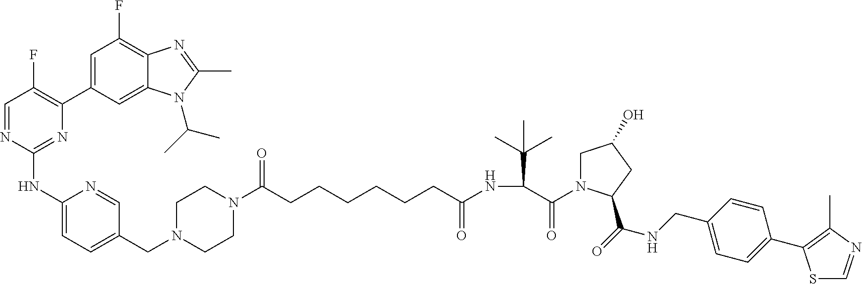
C1(NC2=NC(C3=CC(F)=C4C(=C3)N(C(C)C)C(C)=N4)=C(F)C=N2)=CC=C(CN2CCN(C(CCCCCCC(NC(C(N3CC(O)CC3C(=O)NCC3=CC=C(C4=C(C)N=CS4)C=C3)=O)C(C)(C)C)=O)=O)CC2)C=N1
